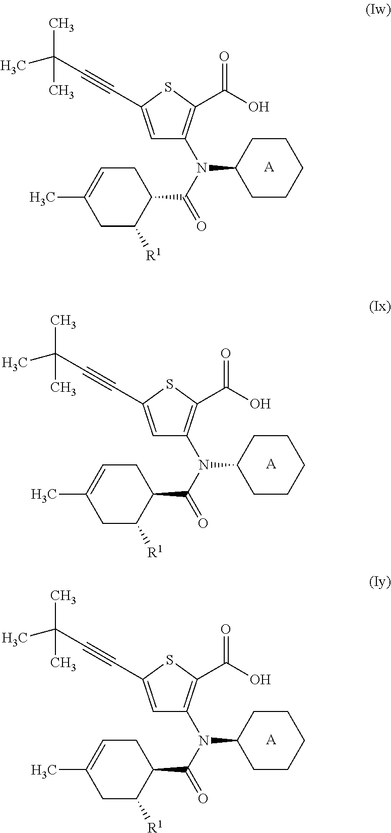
[A].C1(C)=CCC(C(N(C2CCCCC2)C2=C(C(O)=O)SC(C#CC(C)(C)C)=C2)=O)C([R1])C1.[A].C1(C)=CCC(C(N(C2CCCCC2)C2=C(C(O)=O)SC(C#CC(C)(C)C)=C2)=O)C([R1])C1.[A].C1(C)=CCC(C(N(C2CCCCC2)C2=C(C(O)=O)SC(C#CC(C)(C)C)=C2)=O)C([R1])C1
